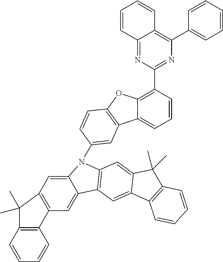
C12=CC=CC(C3=NC(C4=CC=CC=C4)=C4C(=N3)C=CC=C4)=C1OC1=C2C=C(N2C3=CC4=C(C5=C(C=CC=C5)C4(C)C)C=C3C3=C2C=C2C(=C3)C3=C(C2(C)C)C=CC=C3)C=C1
